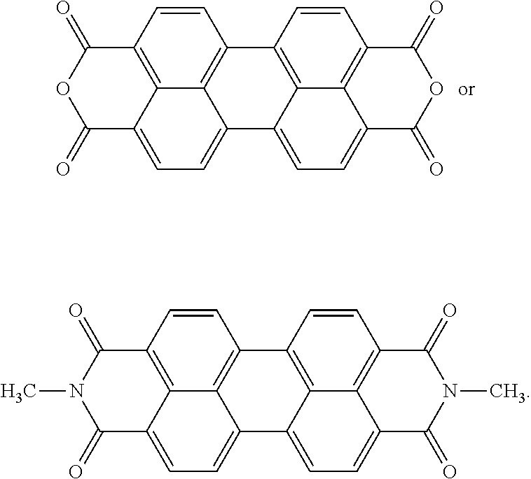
C1(=O)C2=CC=C3C4=C(C=CC(=C24)C(=O)O1)C1=C2C3=CC=C3C2=C(C=C1)C(=O)OC3=O.C1(=O)C2=CC=C3C4=C(C=CC(=C24)C(=O)N1C)C1=C2C3=CC=C3C2=C(C=C1)C(=O)N(C)C3=O
